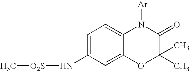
C[O2S]NC1=CC=C2C(=C1)OC(C)(C)C(=O)N2[Ar]
